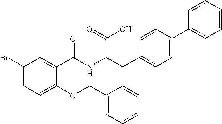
C1=C(Br)C=C(C(NC(CC2=CC=C(C3=CC=CC=C3)C=C2)C(=O)O)=O)C(OCC2=CC=CC=C2)=C1
